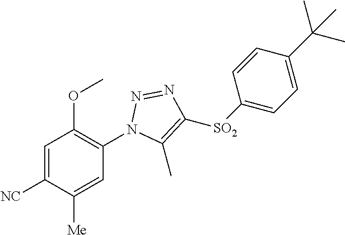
C1=C([NC])C([Me])=CC(N2N=NC([SO2]C3=CC=C(C(C)(C)C)C=C3)=C2C)=C1OC
